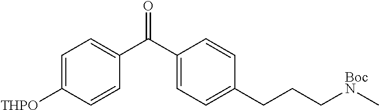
C1=C([THPO])C=CC(C(C2=CC=C(CCC[BocN]C)C=C2)=O)=C1
